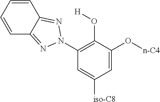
C1=CC=CC2=NN(C3=C(O[H])C(O[n-C4])=CC([iso-C8])=C3)N=C12
